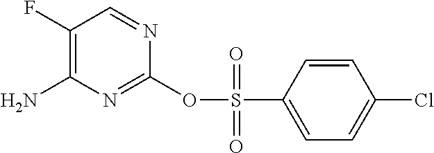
C1(F)=C(N)N=C(OS(=O)(=O)C2=CC=C(Cl)C=C2)N=C1
